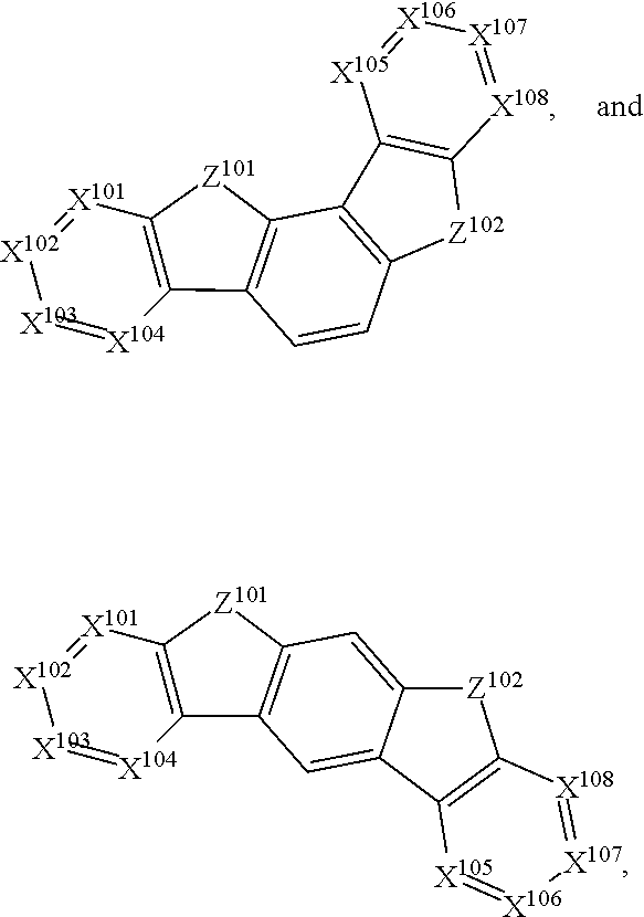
C12=C(C3=C(C=C1)C1=C([Z101]3)[X101]=[X102][X103]=[X104]1)C1=C([Z102]2)[X108]=[X107][X106]=[X105]1.C12=CC3=C(C=C1C1=C([Z102]2)[X108]=[X107][X106]=[X105]1)C1=C([Z101]3)[X101]=[X102][X103]=[X104]1
